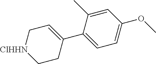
C1=C(C)C(C2=CC[ClHHN]CC2)=CC=C1OC
